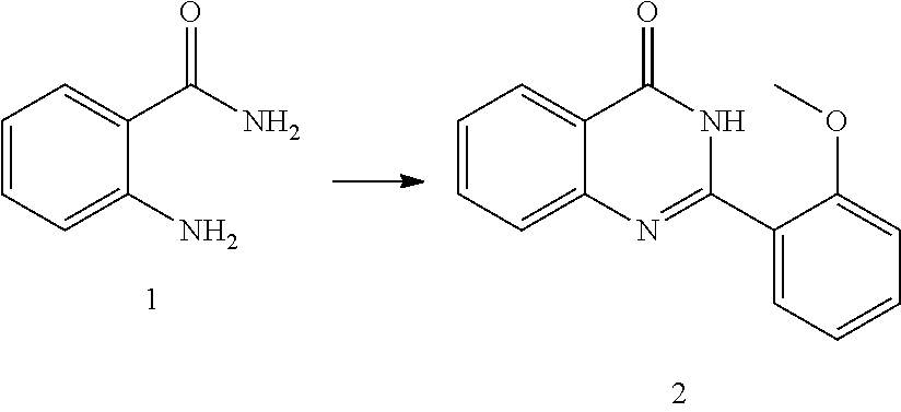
C1=CC=C(N)C(C(N)=O)=C1.C1=CC=C2C(=C1)C(=O)NC(C1=CC=CC=C1OC)=N2
